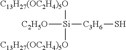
[C13H27(OC2H4)5O][Si]([C13H27(OC2H4)5O])([C3H6]S)[C2H5O]
